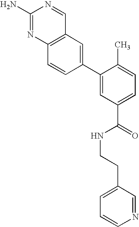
C1(N)=NC2=C(C=N1)C=C(C1=CC(C(=O)NCCC3=CC=CN=C3)=CC=C1C)C=C2
